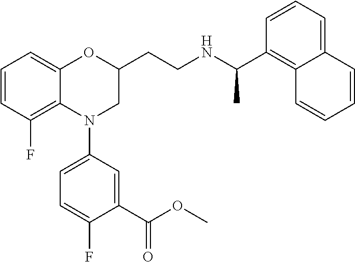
C1=CC(F)=C2C(=C1)OC(CCNC(C1=C3C(=CC=C1)C=CC=C3)C)CN2C1=CC=C(F)C(C(OC)=O)=C1
